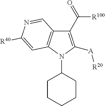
C1(C(=O)[R100])=C([A][R20])N(C2CCCCC2)C2=C1C=NC([R40])=C2
